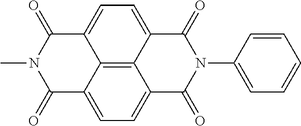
C12=CC=C3C4=C1C(=CC=C4C(=O)N(C1=CC=CC=C1)C3=O)C(=O)N(C)C2=O
